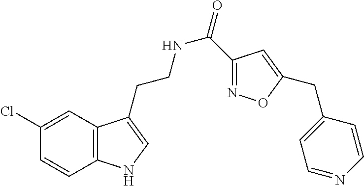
C12=C(C=C(Cl)C=C1)C(CCNC(=O)C1=NOC(CC3=CC=NC=C3)=C1)=CN2
